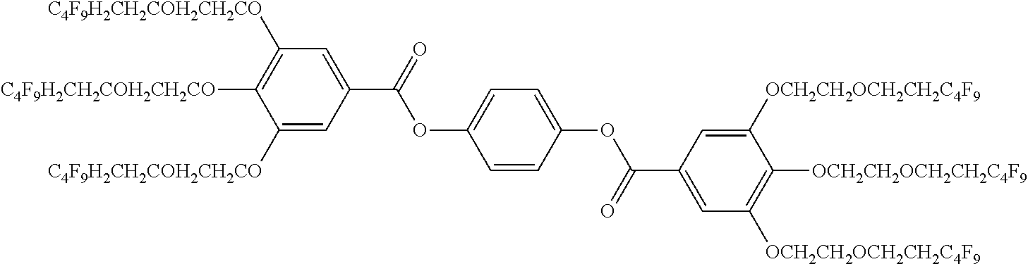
[OCH2CH2OCH2CH2C4F9]C1=C([OCH2CH2OCH2CH2C4F9])C=C(C(=O)OC2=CC=C(OC(C3=CC([OCH2CH2OCH2CH2C4F9])=C([OCH2CH2OCH2CH2C4F9])C([OCH2CH2OCH2CH2C4F9])=C3)=O)C=C2)C=C1[OCH2CH2OCH2CH2C4F9]
